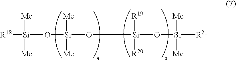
[R18][Si](O[Si](O[Si](O[Si]([R21])([Me])[Me])([R19])[R20])([Me])[Me])([Me])[Me]
